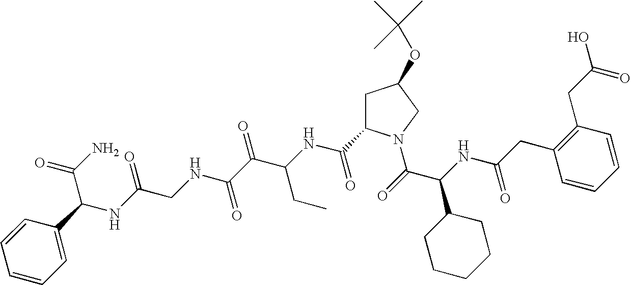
C(NC(C(=O)N1CC(OC(C)(C)C)CC1C(NC(C(C(NCC(NC(C(N)=O)C1=CC=CC=C1)=O)=O)=O)CC)=O)C1CCCCC1)(=O)CC1=C(CC(O)=O)C=CC=C1
